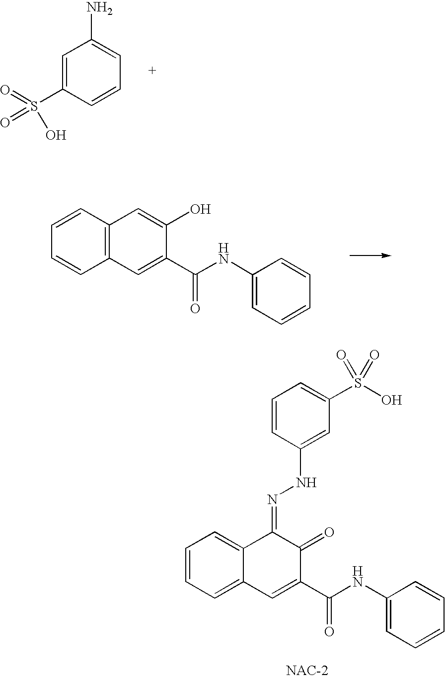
C1=C(S(=O)(O)=O)C=CC=C1N.C12=C(C=CC=C1)C=C(O)C(C(NC1=CC=CC=C1)=O)=C2.C1=CC(NN=C2C3=CC=CC=C3C=C(C(NC3=CC=CC=C3)=O)C2=O)=CC(S(O)(=O)=O)=C1
